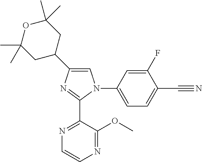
C1=C(C2CC(C)(C)OC(C)(C)C2)N=C(C2=NC=CN=C2OC)N1C1=CC=C(C#N)C(F)=C1
